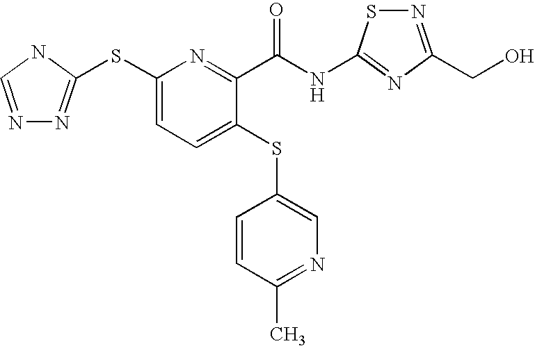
C1(SC2=NN=CN2)=CC=C(SC2=CN=C(C)C=C2)C(C(NC2=NC(CO)=NS2)=O)=N1
